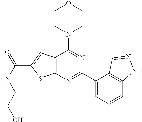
C1CN(C2=NC(C3=CC=CC4=C3C=NN4)=NC3=C2C=C(C(NCCO)=O)S3)CCO1
